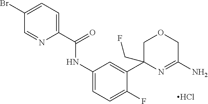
C1=NC(C(=O)NC2=CC=C(F)C(C3(CF)COCC(N)=N3)=C2)=CC=C1Br.Cl
